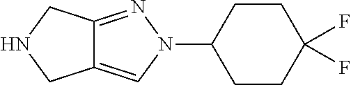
C12=NN(C3CCC(F)(F)CC3)C=C1CNC2
